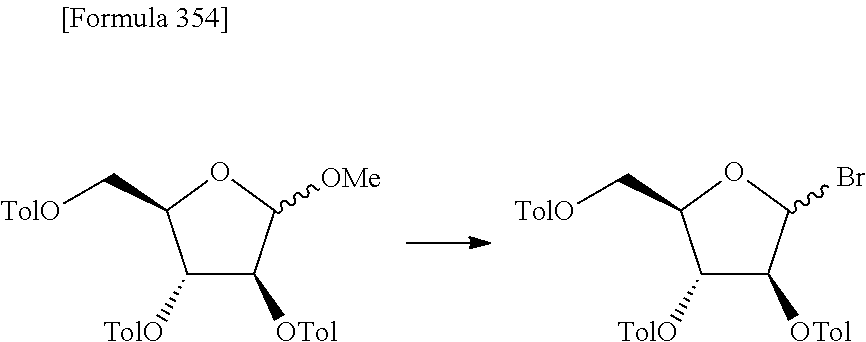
C1([TolO])C([OTol])C([OMe])OC1C[TolO].C1([TolO])C([OTol])C(Br)OC1C[TolO]
